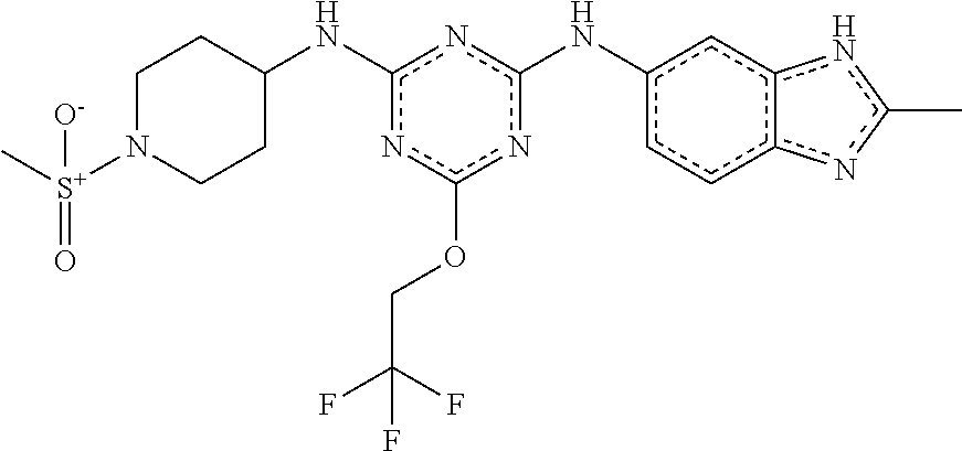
N(c1nc(OCC(F)(F)F)nc(NC2CCN([S+](C)(=O)[O-])CC2)n1)c1cc2c(cc1)nc(C)n2
